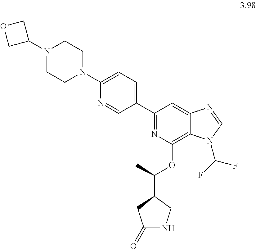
C1(C2=CC=C(N3CCN(C4COC4)CC3)N=C2)=NC(OC(C)C2CC(=O)NC2)=C2C(=C1)N=CN2C(F)F
